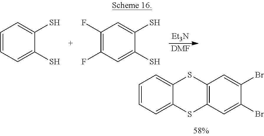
C1=CC=C2C(=C1)SC1=C(C=C(Br)C(Br)=C1)S2.[Et3N].[DMF].C1=CC=C(S)C(S)=C1.C1(F)=C(F)C=C(S)C(S)=C1
